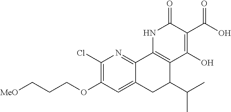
C12=CC(OCCC[MeO])=C(Cl)N=C1C1=C(C(C(C)C)C2)C(O)=C(C(=O)O)C(=O)N1
